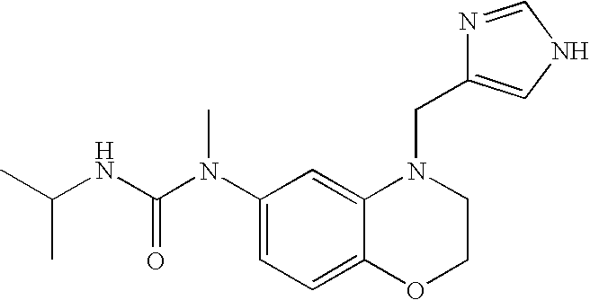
C1(N(C(NC(C)C)=O)C)=CC=C2C(=C1)N(CC1=CNC=N1)CCO2
